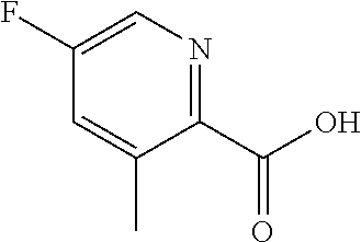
OC(C1=NC=C(F)C=C1C)=O
